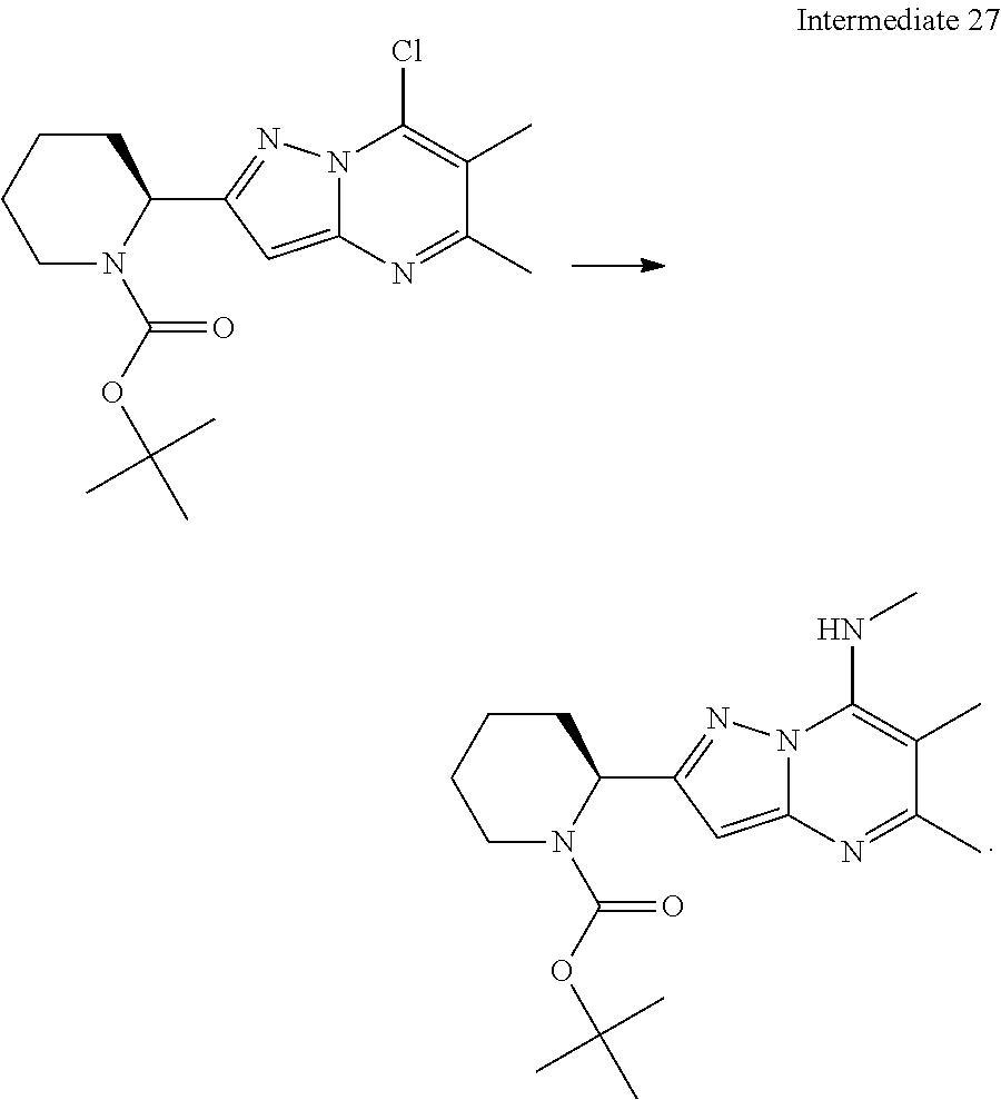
N12C(=CC(C3CCCCN3C(OC(C)(C)C)=O)=N1)N=C(C)C(C)=C2Cl.N12C(=CC(C3CCCCN3C(OC(C)(C)C)=O)=N1)N=C(C)C(C)=C2NC
